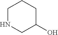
N1CC(O)CCC1
